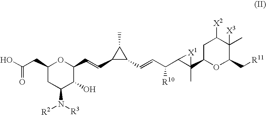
C1(CC(O)=O)CC(N([R3])[R2])C(O)C(C=CC2C(C=CC(C3C(C)(C4OC(C[R11])C(C)([X3])C([X2])C4)[X1]3)[R10])C2C)O1
